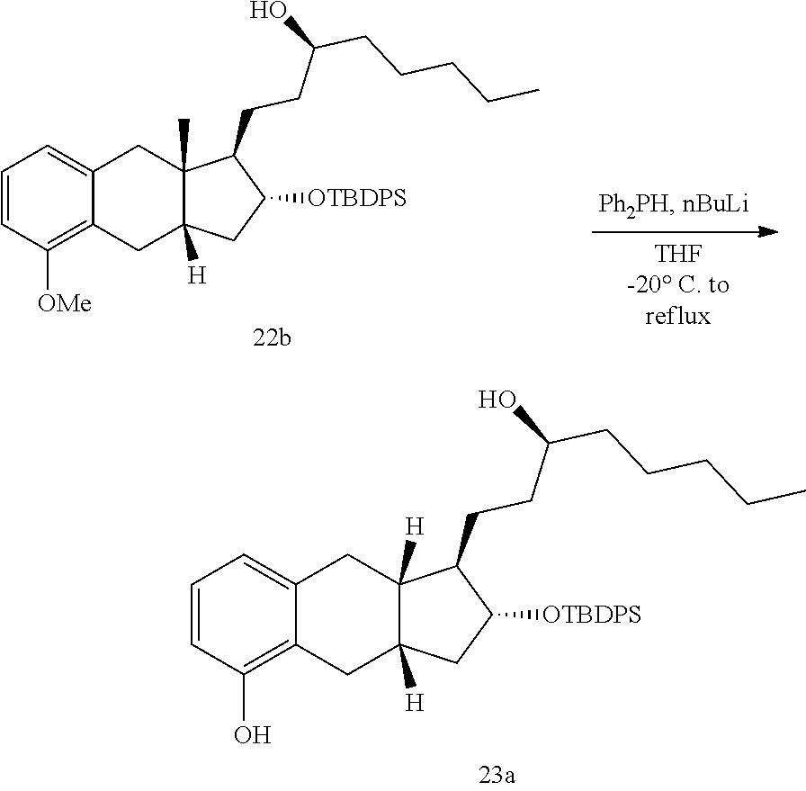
C1=CC([OMe])=C2C(=C1)CC1(C)C([H])(C2)CC([OTBDPS])C1CCC(CCCCC)O.C1=CC(O)=C2C(=C1)CC1([H])C([H])(C2)CC([OTBDPS])C1CCC(CCCCC)O
